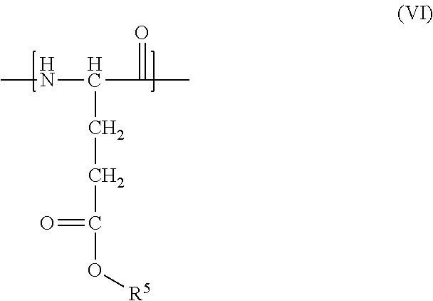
CNC(CCC(=O)O[R5])C(C)=O
